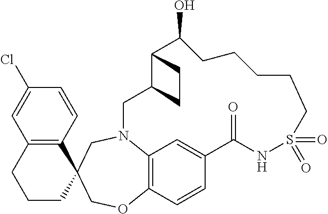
C12=C(C=CC(Cl)=C1)C1(CCC2)COC2=C3N(C1)CC1C(C(O)CCCCCS(=O)(=O)NC(=O)C(=C3)C=C2)CC1
